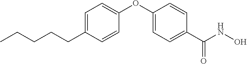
C1=C(CCCCC)C=CC(OC2=CC=C(C(NO)=O)C=C2)=C1
